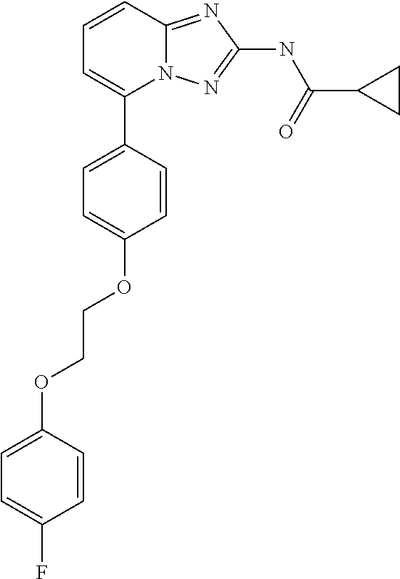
C1=CC2=NC(NC(C3CC3)=O)=NN2C(C2=CC=C(OCCOC3=CC=C(F)C=C3)C=C2)=C1
